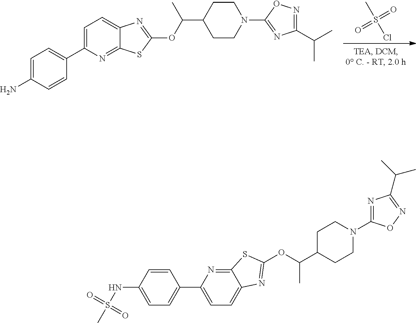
C12=CC=C(C3=CC=C(N)C=C3)N=C1SC(OC(C1CCN(C3=NC(C(C)C)=NO3)CC1)C)=N2.CS(=O)(=O)Cl.C12=NC(C3=CC=C(NS(=O)(=O)C)C=C3)=CC=C1N=C(OC(C1CCN(C3=NC(C(C)C)=NO3)CC1)C)S2
